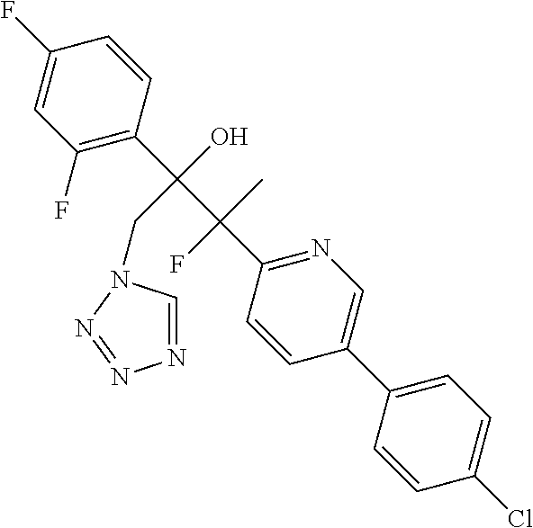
C1(C2=CN=C(C(C(C3=C(F)C=C(F)C=C3)(O)CN3C=NN=N3)(C)F)C=C2)=CC=C(Cl)C=C1
